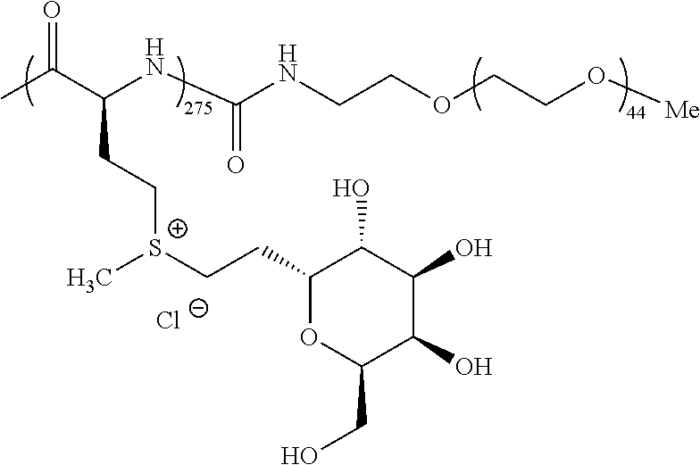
CC(C(NC(=O)NCCOCCO[Me])CC[S+](CCC1OC(CO)C(O)C(O)C1O)C)=O.[Cl-]
